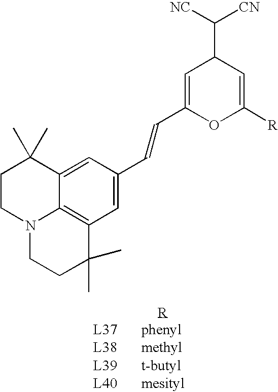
C1CN2C3=C(C=C(C=CC4=CC(C([NC])[CN])C=C([R])O4)C=C3C1(C)C)C(C)(C)CC2
